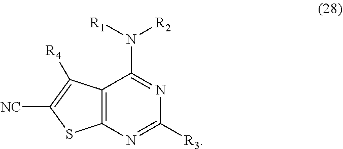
C12=C(N=C([R3])N=C1N([R1])[R2])SC([NC])=C2[R4]
